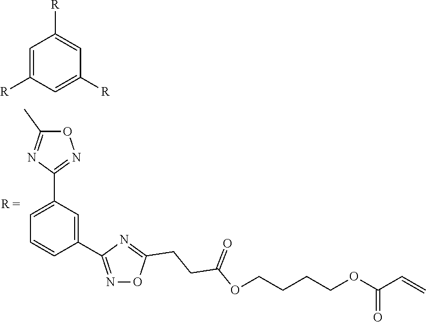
C1=C([R])C=C([R])C=C1[R].C1=C(C2=NOC(C)=N2)C=C(C2=NOC(CCC(OCCCCOC(C=C)=O)=O)=N2)C=C1
